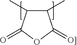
O1C(=[O]])C(C)C(C)C1=O
